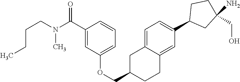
C1=C2C(=CC(C3CC(N)(CO)CC3)=C1)CCC(COC1=CC=CC(C(N(CCCC)C)=O)=C1)C2
